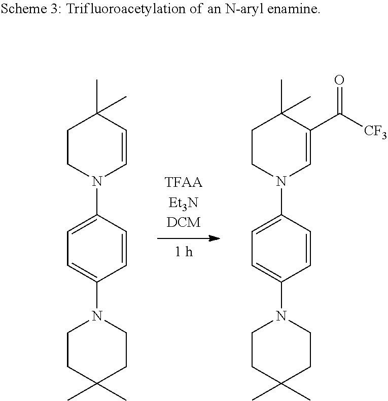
C1CN(C2=CC=C(N3CCC(C)(C)CC3)C=C2)C=CC1(C)C.C1CN(C2=CC=C(N3CCC(C)(C)CC3)C=C2)C=C(C([CF3])=O)C1(C)C
